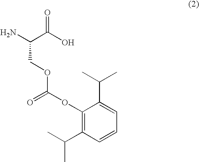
NC(C(O)=O)COC(OC1=C(C(C)C)C=CC=C1C(C)C)=O
